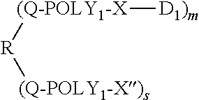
[(Q-POLY1-X]([D1)m])[R][(Q-POLY1-X)s]
